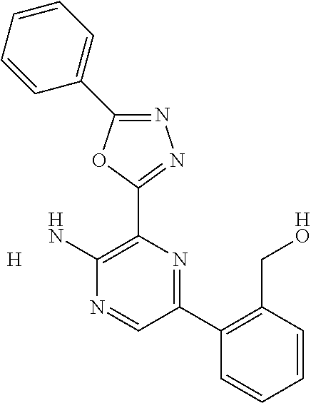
[H].N1=C(C2=CC=CC=C2)OC(C2=C(N)N=CC(C3=C(C[HO])C=CC=C3)=N2)=N1
